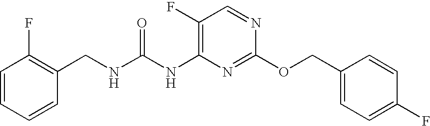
C1(F)=C(NC(NCC2=C(F)C=CC=C2)=O)N=C(OCC2=CC=C(F)C=C2)N=C1
